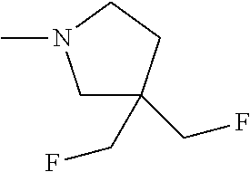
C1C(CF)(CF)CCN1C
